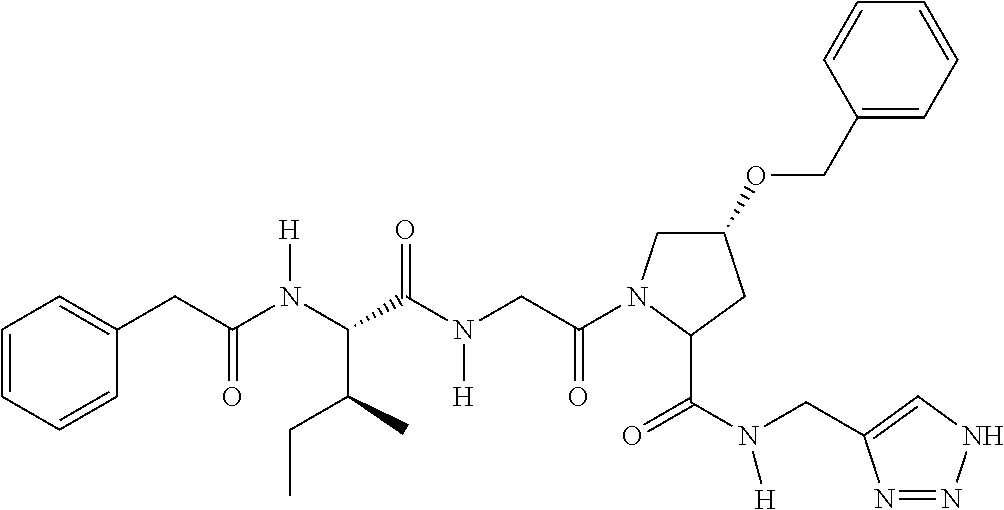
C1(OCC2=CC=CC=C2)CN(C(CN(C(C(N(C(CC2=CC=CC=C2)=O)[H])C(C)CC)=O)[H])=O)C(C(N(CC2=CNN=N2)[H])=O)C1
